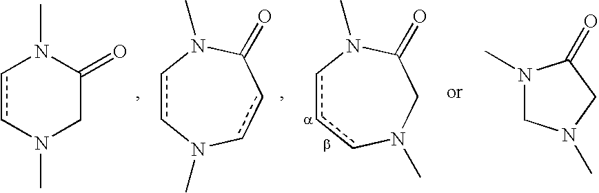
c1cN(C)CC(=O)N1C.c1cN(C)ccC(=O)N1C.c1ccN(C)CC(=O)N1C.N1(C)CN(C)CC1=O
